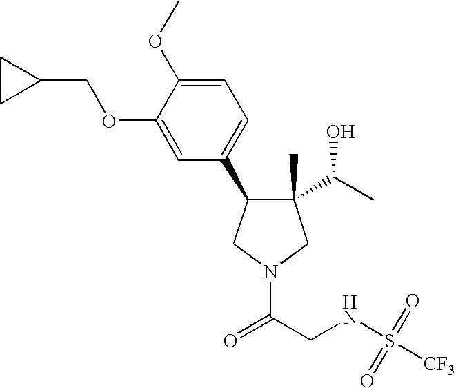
C1(C)(C(C)O)C(C2=CC=C(OC)C(OCC3CC3)=C2)CN(C(CNS([CF3])(=O)=O)=O)C1
